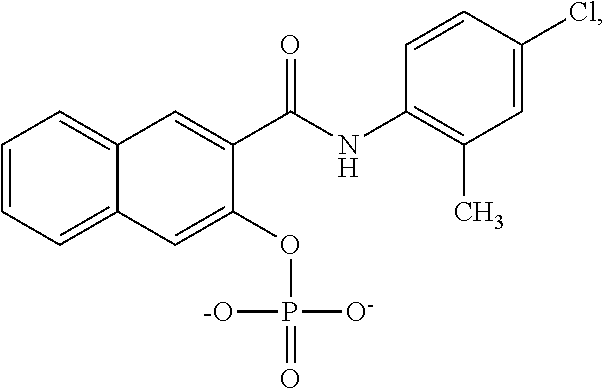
C1=CC=C2C(=C1)C=C(C(NC1=C(C)C=C(Cl)C=C1)=O)C(OP(=O)([O-])[-O])=C2
